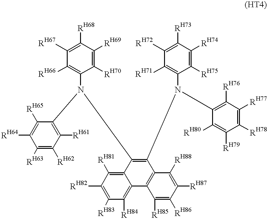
C1([RH63])=C([RH62])C([RH61])=C(N(C2=C([RH66])C([RH67])=C([RH68])C([RH69])=C2[RH70])C2=C(N(C3=C([RH71])C([RH72])=C([RH73])C([RH74])=C3[RH75])C3=C([RH76])C([RH77])=C([RH78])C([RH79])=C3[RH80])C3=C(C4=C([RH84])C([RH83])=C([RH82])C([RH81])=C24)C([RH85])=C([RH86])C([RH87])=C3[RH88])C([RH65])=C1[RH64]
